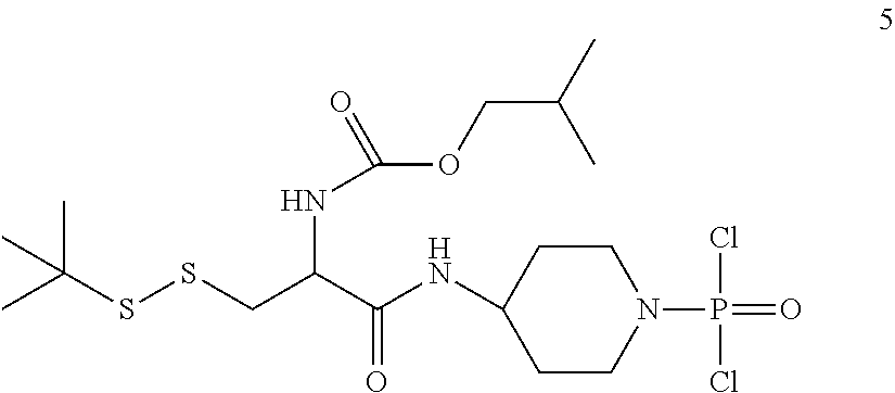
C(SSCC(NC(=O)OCC(C)C)C(NC1CCN(P(Cl)(Cl)=O)CC1)=O)(C)(C)C
